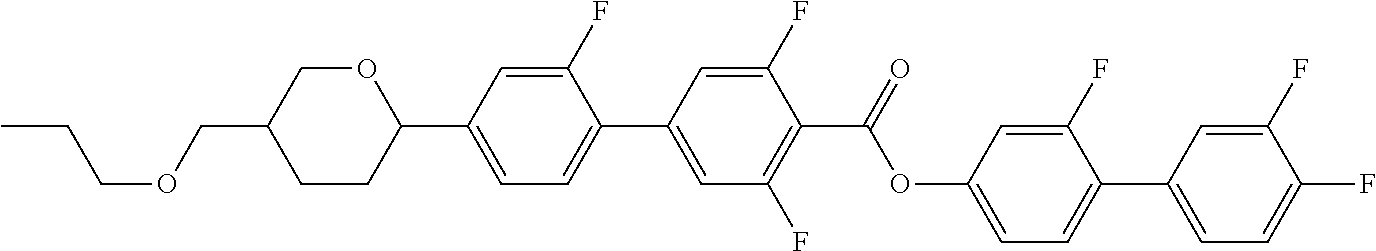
CCCOCC1CCC(C2=CC=C(C3=CC(F)=C(C(OC4=CC=C(C5=CC=C(F)C(F)=C5)C(F)=C4)=O)C(F)=C3)C(F)=C2)OC1
